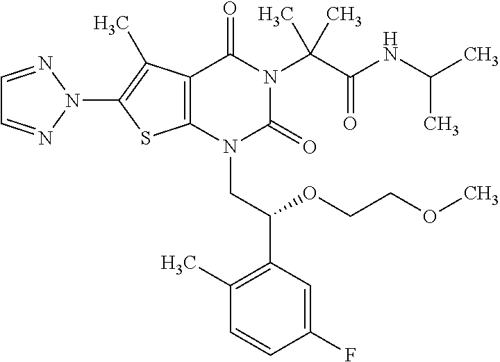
C12=C(C(C)=C(N3N=CC=N3)S1)C(=O)N(C(C(=O)NC(C)C)(C)C)C(=O)N2CC(C1=C(C)C=CC(F)=C1)OCCOC
